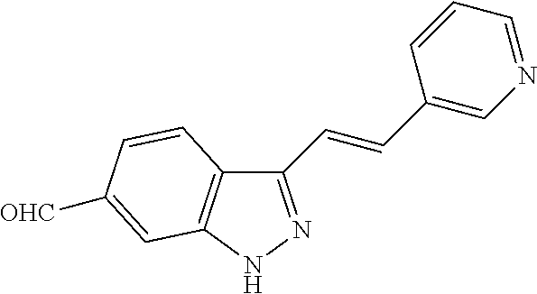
C1(C=CC2=CN=CC=C2)=NNC2=C1C=CC([OHC])=C2
